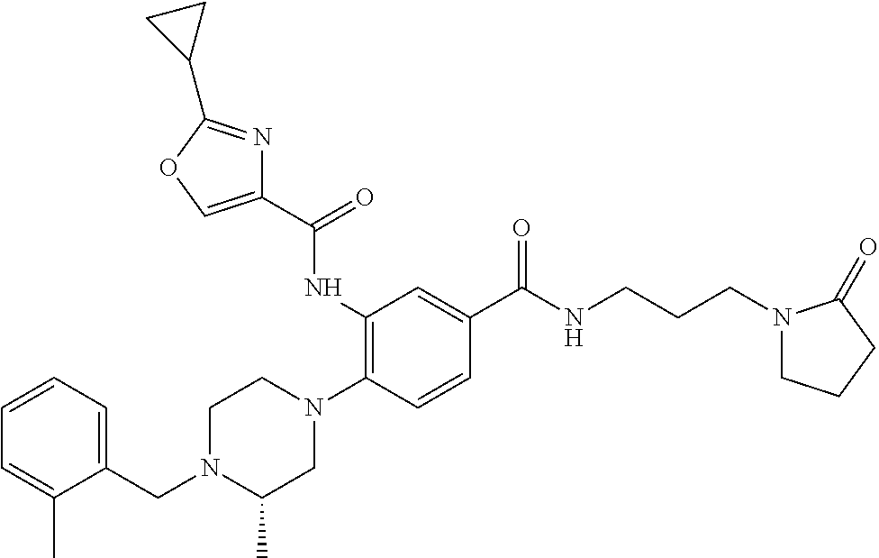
C1=CC=C(CN2C(C)CN(C3=C(NC(C4=COC(C5CC5)=N4)=O)C=C(C(NCCCN4CCCC4=O)=O)C=C3)CC2)C(C)=C1
